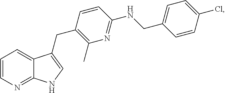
C1=CN=C2C(=C1)C(CC1=C(C)N=C(NCC3=CC=C(Cl)C=C3)C=C1)=CN2
